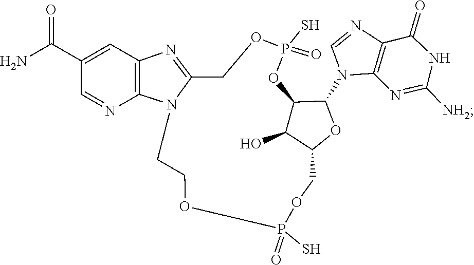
C1=NC2=C(N1C1C3C(O)C(COP(S)(=O)OCCN4C(=NC5=C4N=CC(C(N)=O)=C5)COP(S)(=O)O3)O1)N=C([NH2])NC2=O
